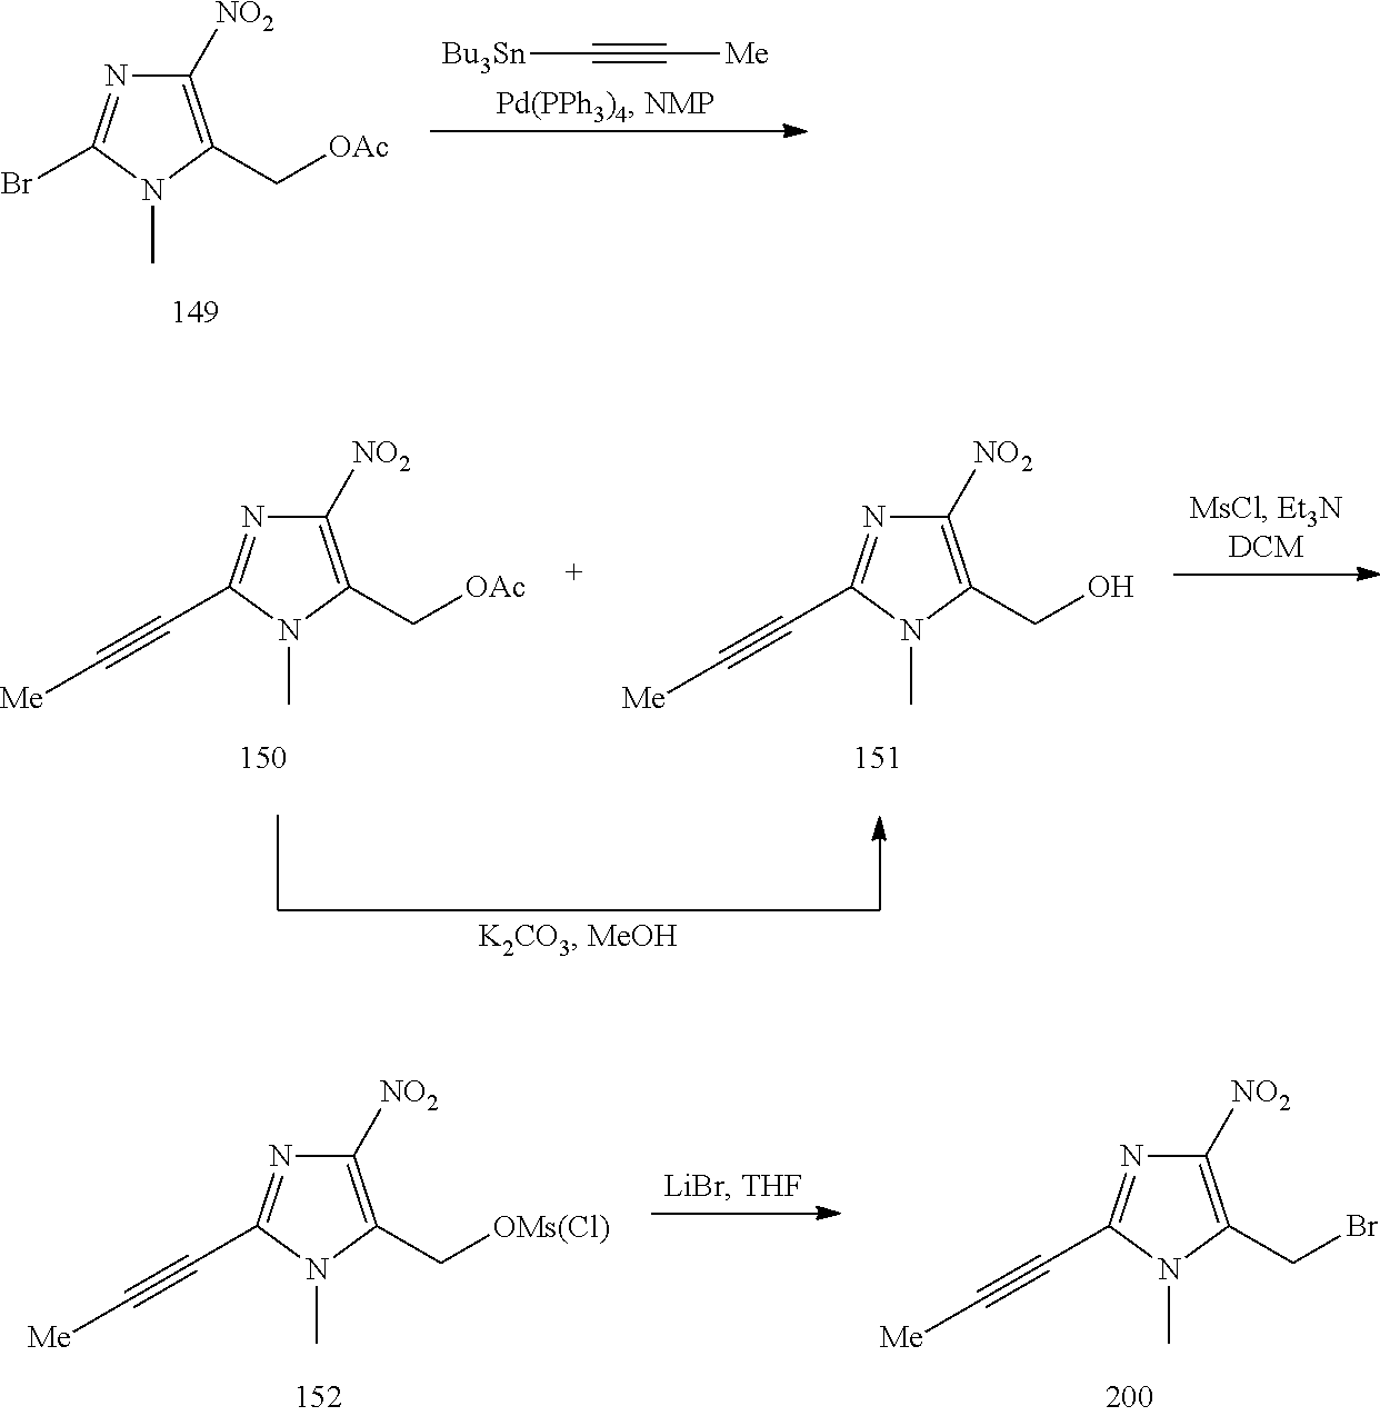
C1([NO2])=C(C[OAc])N(C)C(C#C[Me])=N1.C1([NO2])=C(CO)N(C)C(C#C[Me])=N1.C1([NO2])=C(C[OAc])N(C)C(Br)=N1.C(#C[Me])[Bu3Sn].C1([NO2])=C(C[OMs(Cl)])N(C)C(C#C[Me])=N1.C1([NO2])=C(CBr)N(C)C(C#C[Me])=N1
